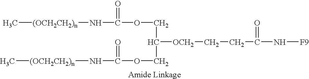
C[(OCH2CH2)n]NC(=O)OCC([OCH2]CCC(=O)N[F9])COC(=O)N[(OCH2CH2)n]C
